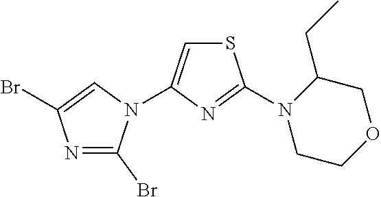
N1=C(Br)N(C2=CSC(N3CCOCC3CC)=N2)C=C1Br
